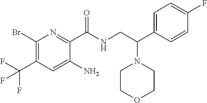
C1(Br)=C(C(F)(F)F)C=C(N)C(C(NCC(C2=CC=C(F)C=C2)N2CCOCC2)=O)=N1
